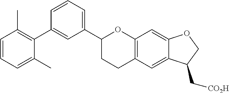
C1(C2CCC3=C(O2)C=C2C(=C3)C(C[CO2H])CO2)=CC=CC(C2=C(C)C=CC=C2C)=C1
